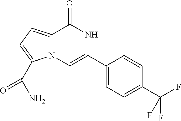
C12=CC=C(C(N)=O)N1C=C(C1=CC=C(C(F)(F)F)C=C1)NC2=O
